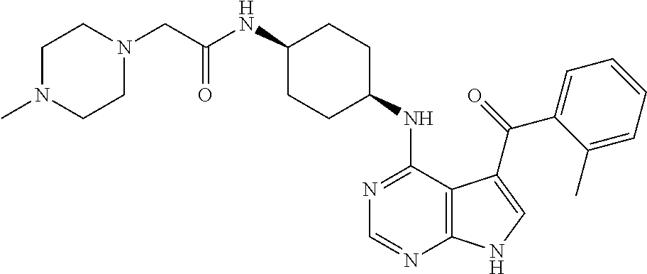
C1(NC(CN2CCN(C)CC2)=O)CCC(NC2=NC=NC3=C2C(C(=O)C2=CC=CC=C2C)=CN3)CC1
